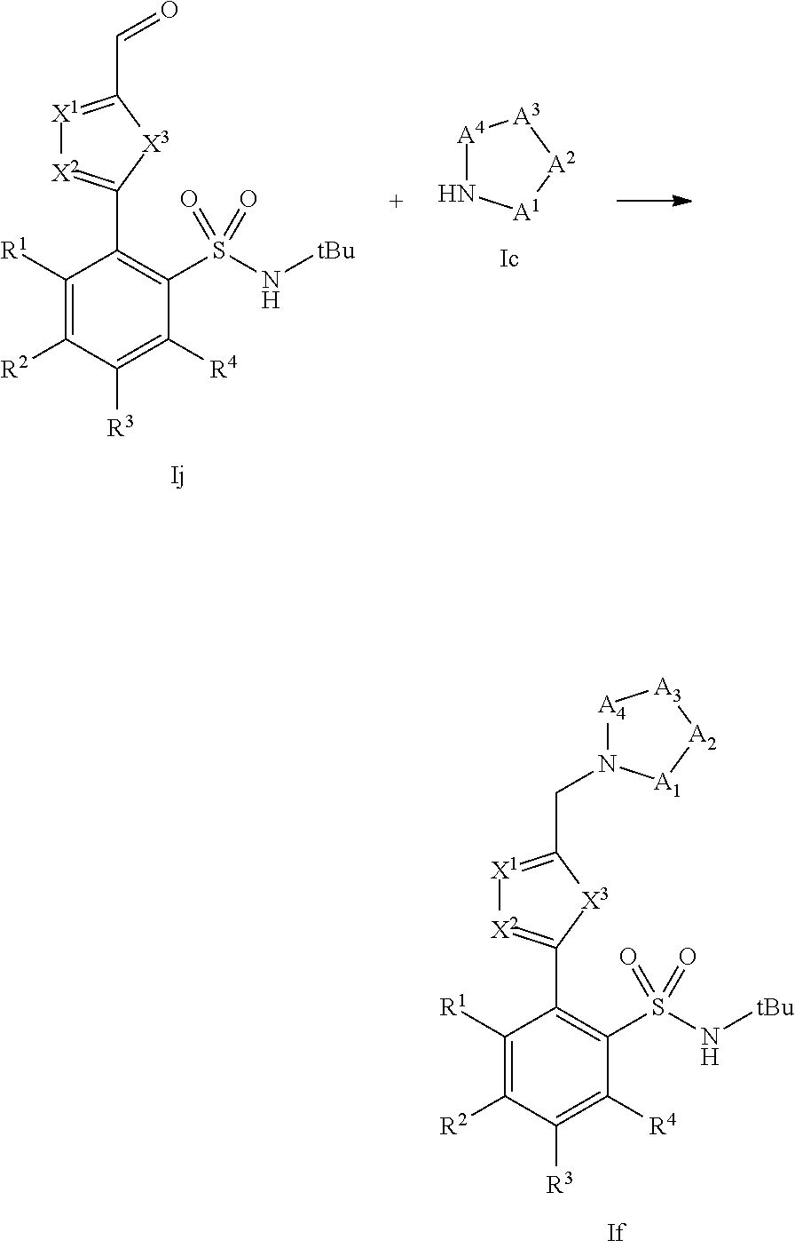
[A4]1N[A1][A2][A3]1.[X1]1=C(C=O)[X3]C(C2=C(S(N[tBu])(=O)=O)C([R4])=C([R3])C([R2])=C2[R1])=[X2]1.C(N1[A4][A3][A2][A1]1)C1=[X1][X2]=C(C2=C(S(N[tBu])(=O)=O)C([R4])=C([R3])C([R2])=C2[R1])[X3]1
